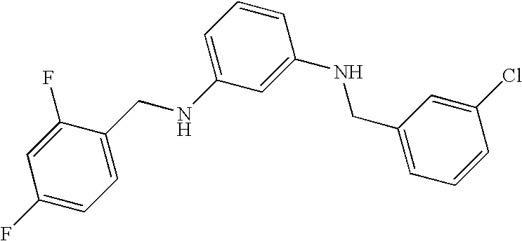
C1(F)=CC=C(CNC2=CC=CC(NCC3=CC=CC(Cl)=C3)=C2)C(F)=C1
